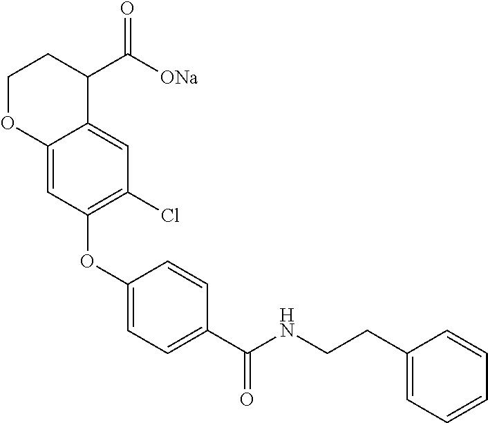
C1OC2=CC(OC3=CC=C(C(NCCC4=CC=CC=C4)=O)C=C3)=C(Cl)C=C2C(C([ONa])=O)C1
